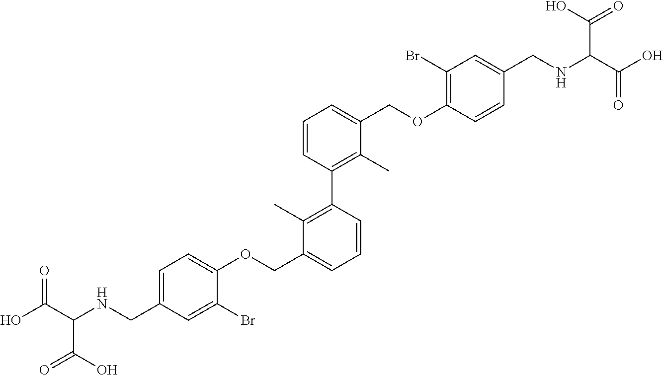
C1=C(CNC(C(O)=O)C(O)=O)C=C(Br)C(OCC2=CC=CC(C3=C(C)C(COC4=C(Br)C=C(CNC(C(O)=O)C(O)=O)C=C4)=CC=C3)=C2C)=C1
